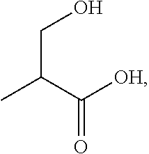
CC(C([OH])=O)CO
